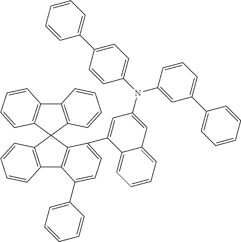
C12=C(C3(C4=C1C=CC=C4)C1=C(C4=C3C(C3=CC(N(C5=CC=C(C6=CC=CC=C6)C=C5)C5=CC(C6=CC=CC=C6)=CC=C5)=CC5=CC=CC=C35)=CC=C4C3=CC=CC=C3)C=CC=C1)C=CC=C2
